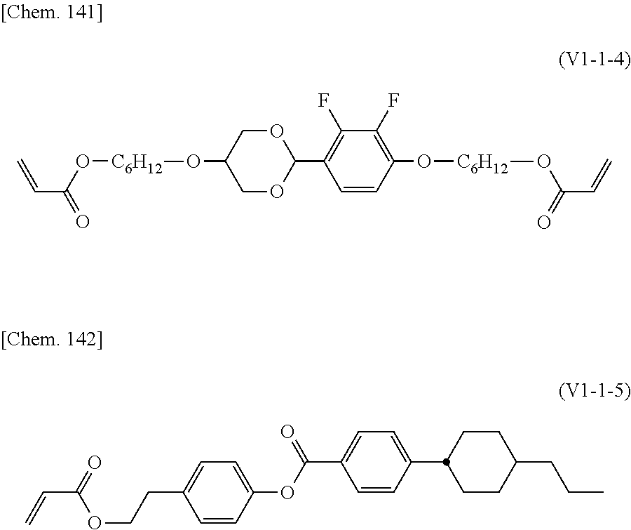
C(C(O[C6H12]OC1COC(C2=C(F)C(F)=C(O[C6H12]OC(C=C)=O)C=C2)OC1)=O)=C.C=CC(OCCC1=CC=C(OC(=O)C2=CC=C(C3CCC(CCC)CC3)C=C2)C=C1)=O
